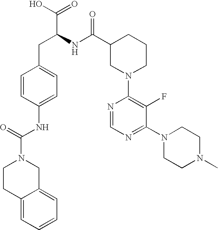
C1=C(NC(N2CCC3=CC=CC=C3C2)=O)C=CC(CC(NC(C2CN(C3=C(F)C(N4CCN(C)CC4)=NC=N3)CCC2)=O)C(=O)O)=C1
